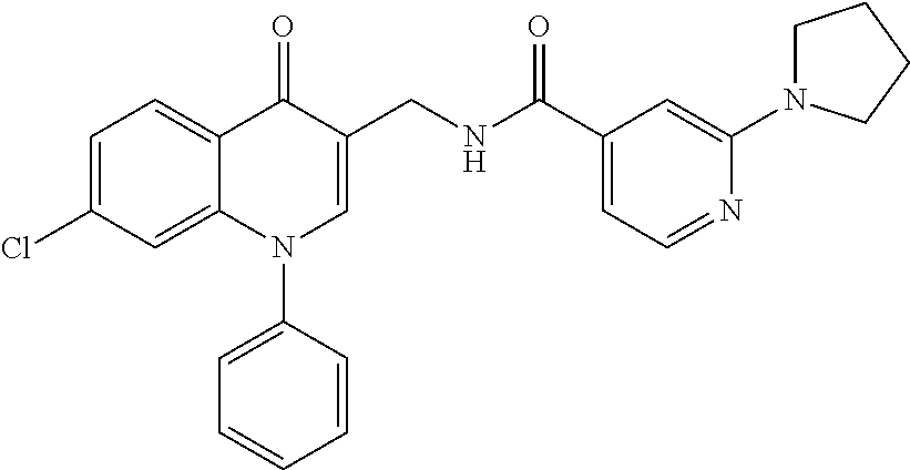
C1=C(Cl)C=C2C(=C1)C(=O)C(CNC(C1=CC=NC(N3CCCC3)=C1)=O)=CN2C1=CC=CC=C1
